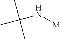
N([M])C(C)(C)C
